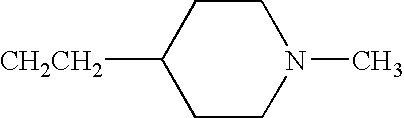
[CH2CH2]C1CCN(C)CC1
